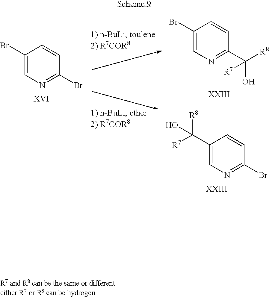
C1(Br)=CN=C(Br)C=C1.C1(Br)=CN=C(C(O)([R7])[R8])C=C1.C1(C([R8])(O)[R7])=CN=C(Br)C=C1
